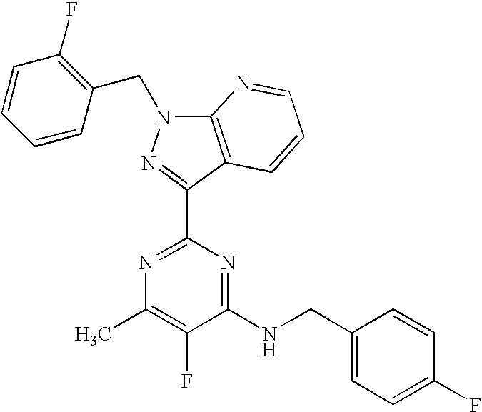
N1=C(C2=NN(CC3=C(F)C=CC=C3)C3=C2C=CC=N3)N=C(NCC2=CC=C(F)C=C2)C(F)=C1C
